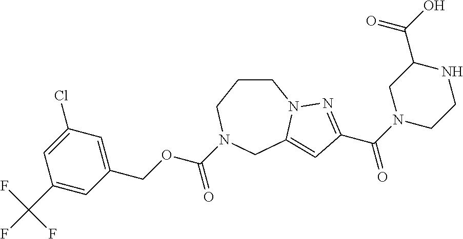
C1CCN(C(OCC2=CC(Cl)=CC(C(F)(F)F)=C2)=O)CC2=CC(C(N3CCNC(C(O)=O)C3)=O)=NN12
